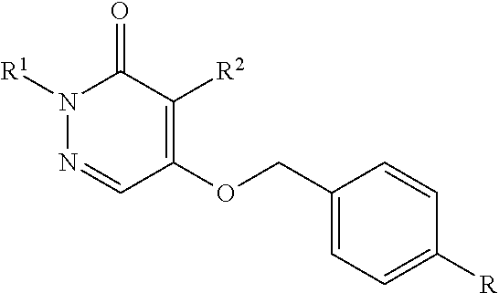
N1([R1])N=CC(OCC2=CC=C([R])C=C2)=C([R2])C1=O
